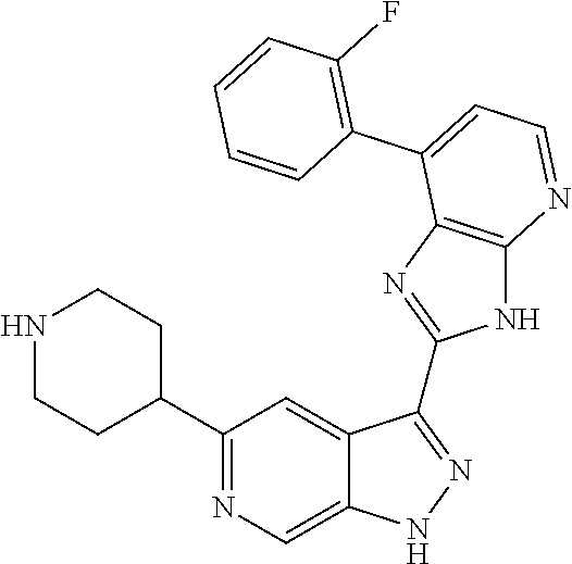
C1(C2=NC=C3C(=C2)C(C2=NC4=C(N2)N=CC=C4C2=C(F)C=CC=C2)=NN3)CCNCC1
